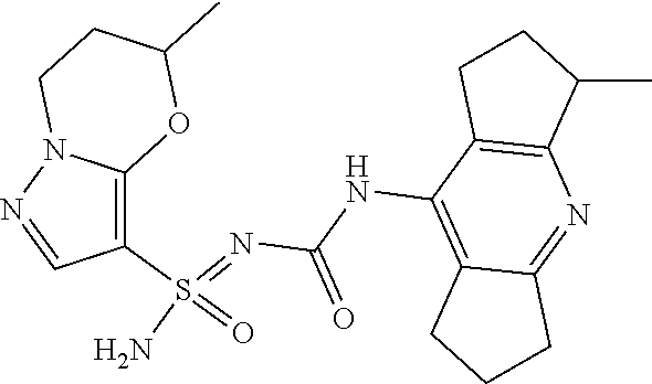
C(NC1=C2C(=NC3=C1CCC3C)CCC2)(N=S(N)(=O)C1=C2N(N=C1)CCC(C)O2)=O
